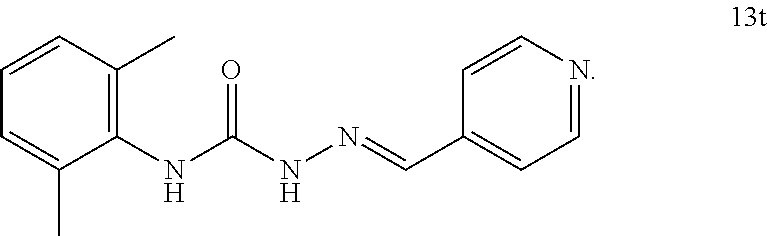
CC1=C(NC(NN=CC2=CC=NC=C2)=O)C(C)=CC=C1
